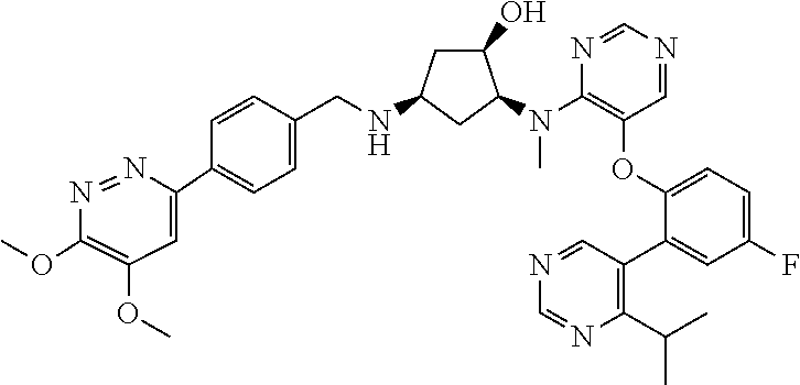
C1(OC)=C(OC)C=C(C2=CC=C(CNC3CC(O)C(N(C4=C(OC5=CC=C(F)C=C5C5=C(C(C)C)N=CN=C5)C=NC=N4)C)C3)C=C2)N=N1
